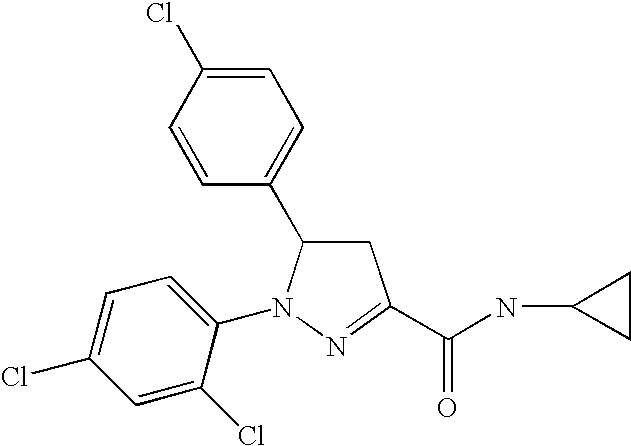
C1=C(Cl)C=CC(C2CC(C(NC3CC3)=O)=NN2C2=CC=C(Cl)C=C2Cl)=C1
